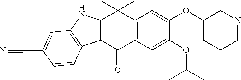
C12=C(C(=O)C3=C(C1(C)C)C=C(OC1CNCCC1)C(OC(C)C)=C3)C1=C(N2)C=C(C#N)C=C1
